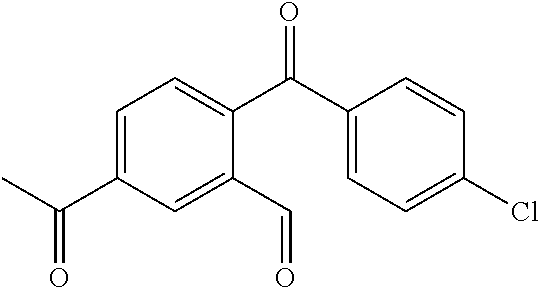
C1=C(C(C)=O)C=C(C=O)C(C(C2=CC=C(Cl)C=C2)=O)=C1
